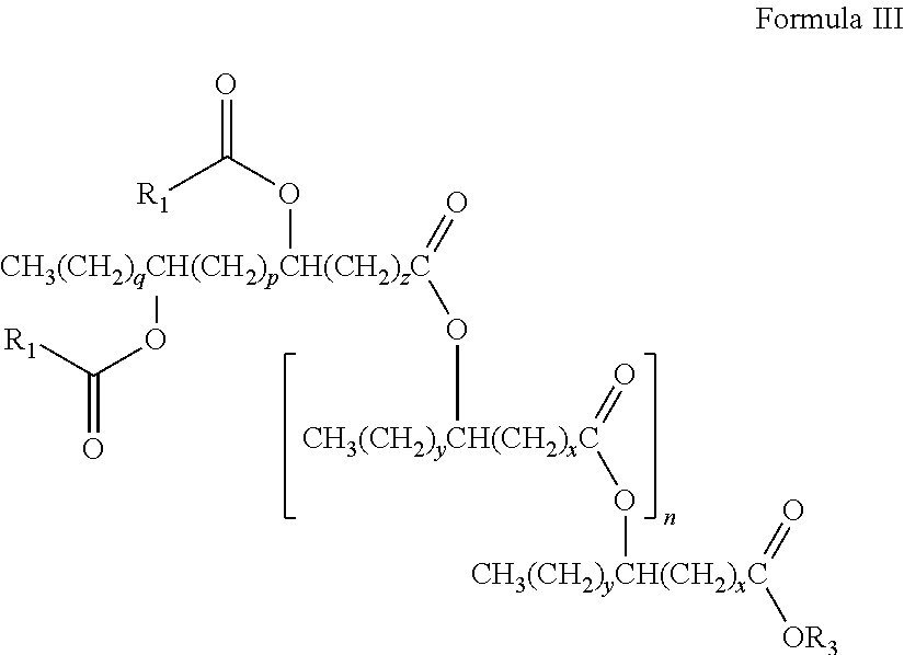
O=[CH3(CH2)qCH(CH2)pCH(CH2)zC](O[CH3(CH2)yCH(CH2)xC](=O)O[CH3(CH2)yCH(CH2)xC]([OR3])=O)(OC(=O)[R1])OC(=O)[R1]
